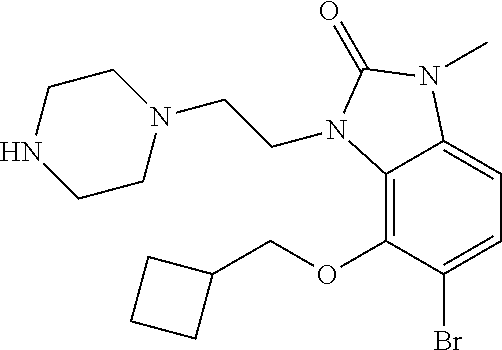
C12=C(OCC3CCC3)C(Br)=CC=C1N(C)C(=O)N2CCN1CCNCC1
